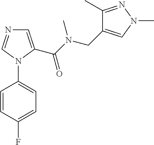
C1=C(C(N(CC2=CN(C)N=C2C)C)=O)N(C2=CC=C(F)C=C2)C=N1
